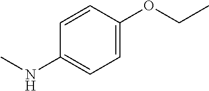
C1=CC(NC)=CC=C1OCC
